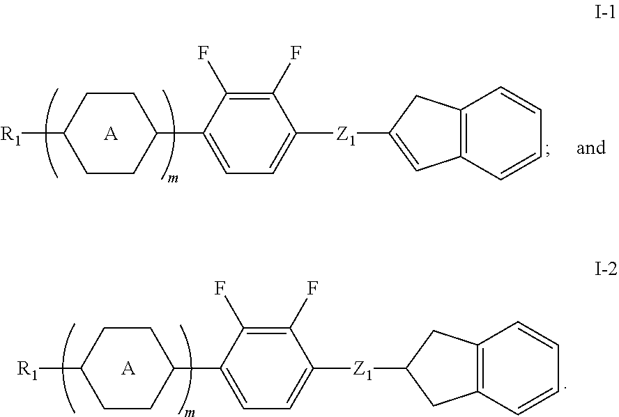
C1CC(C2=CC=C([Z1]C3CC4=C(C3)C=CC=C4)C(F)=C2F)CCC1[R1].[A].C1CC(C2=CC=C([Z1]C3=CC4=C(C3)C=CC=C4)C(F)=C2F)CCC1[R1].[A]
